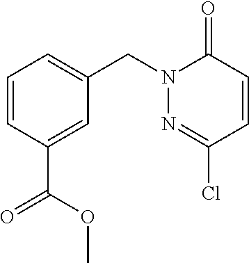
C1=CC(C(OC)=O)=CC(CN2N=C(Cl)C=CC2=O)=C1
